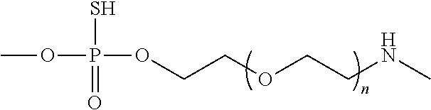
COP(OCCOCCNC)(S)=O
